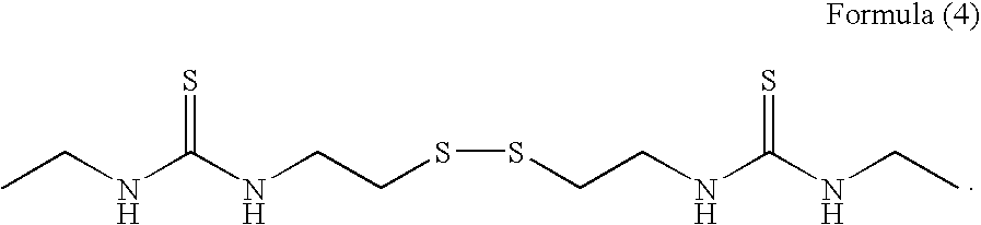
CCNC(NCCSSCCNC(NCC)=S)=S
